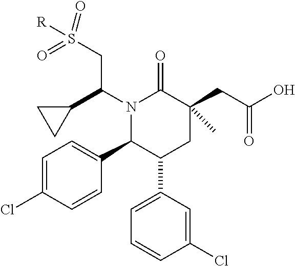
N1(C(C2CC2)CS([R])(=O)=O)C(C2=CC=C(Cl)C=C2)C(C2=CC=CC(Cl)=C2)CC(CC(O)=O)(C)C1=O
